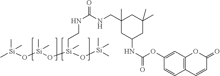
C[Si](O[Si](O[Si](O[Si](C)(C)C)(CCNC(NCC1(C)CC(NC(=O)OC2=CC3=C(C=C2)C=CC(=O)O3)CC(C)(C)C1)=O)C)(C)C)(C)C
